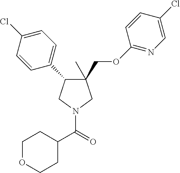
C1(C)(COC2=NC=C(Cl)C=C2)C(C2=CC=C(Cl)C=C2)CN(C(=O)C2CCOCC2)C1
